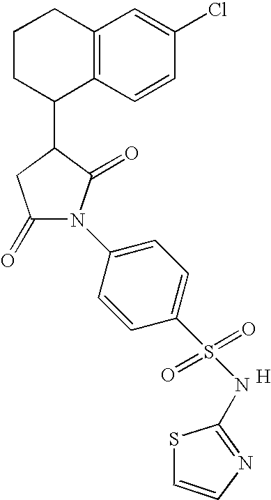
C1CC(C2CC(=O)N(C3=CC=C(S(=O)(=O)NC4=NC=CS4)C=C3)C2=O)C2=C(C1)C=C(Cl)C=C2.[H]
